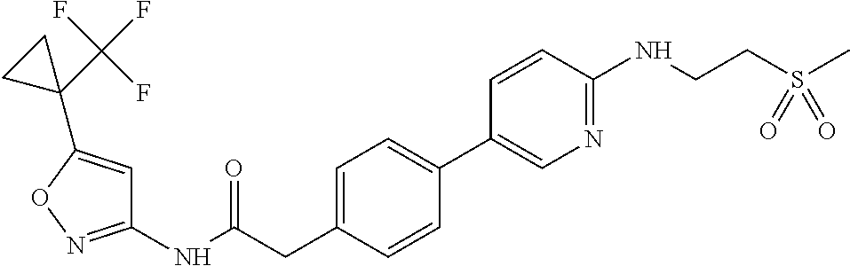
C1(NC(=O)CC2=CC=C(C3=CN=C(NCCS(C)(=O)=O)C=C3)C=C2)=NOC(C2(C(F)(F)F)CC2)=C1
